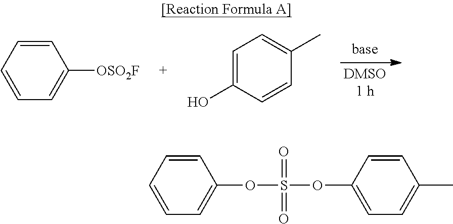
C1=CC=C([OSO2F])C=C1.C1=C(O)C=CC(C)=C1.C1=CC=C(OS(=O)(=O)OC2=CC=C(C)C=C2)C=C1
